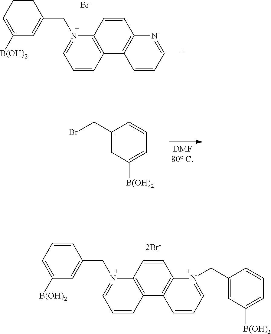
C1([B(OH)2])=CC=CC(CN2=CC=CC3=C2C=CC2=C3C=CC=N2)=C1.[Br-].C1(CBr)=CC([B(OH)2])=CC=C1.C1([B(OH)2])=CC=CC(CN2=CC=CC3=C2C=CC2=C3C=CC=N2CC2=CC([B(OH)2])=CC=C2)=C1
